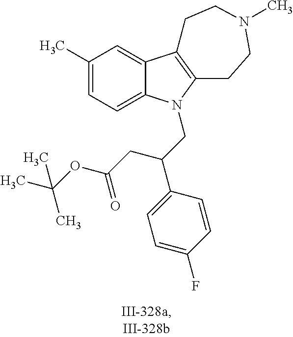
C1(C)=CC=C2C(=C1)C1=C(CCN(C)CC1)N2CC(C1=CC=C(F)C=C1)CC(OC(C)(C)C)=O
